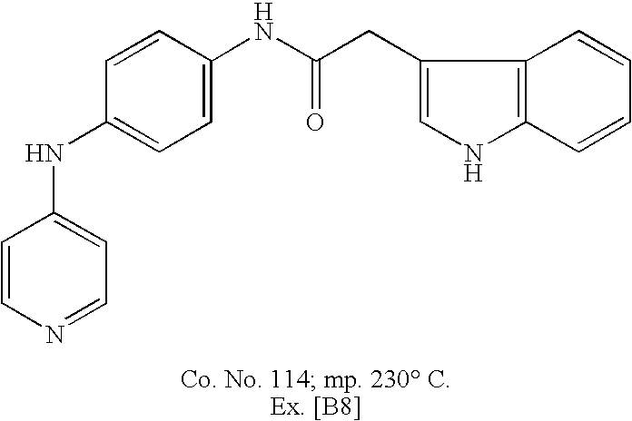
C1=CN=CC=C1NC1=CC=C(NC(CC2=CNC3=C2C=CC=C3)=O)C=C1
